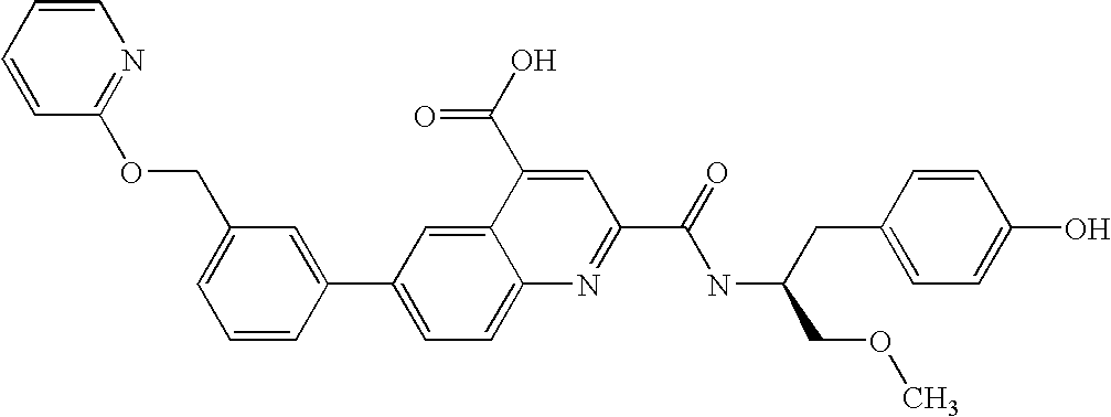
O(CC1=CC=CC(C2=CC=C3C(=C2)C(C(=O)O)=CC(C(NC(CC2=CC=C(O)C=C2)COC)=O)=N3)=C1)C1=NC=CC=C1
